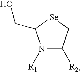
N1([R1])C([R2])C[Se]C1CO
